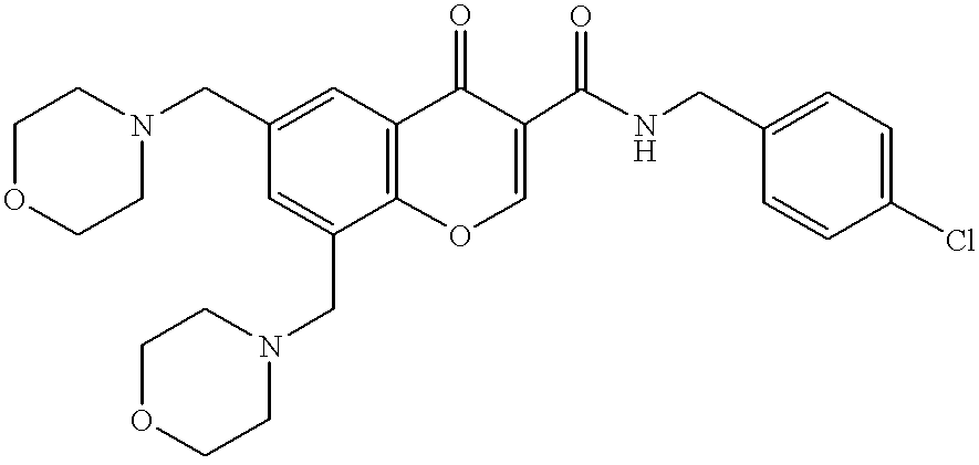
C1OCCN(CC2=CC3=C(C(CN4CCOCC4)=C2)OC=C(C(NCC2=CC=C(Cl)C=C2)=O)C3=O)C1
